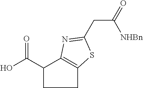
C1(C(O)=O)CCC2=C1N=C(CC([NHBn])=O)S2
